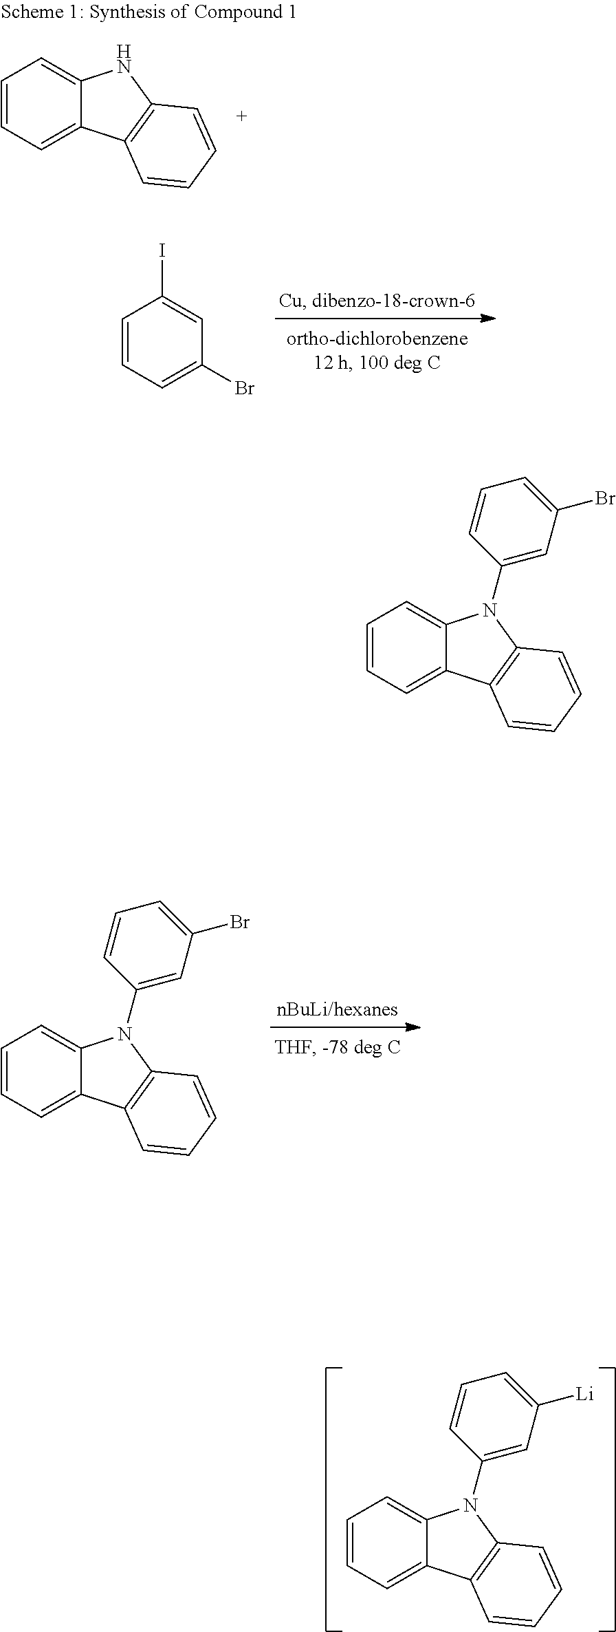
C12=CC=CC=C1C1=C(C=CC=C1)N2C1=CC([Li])=CC=C1.C12=CC=CC=C1C1=C(N2)C=CC=C1.IC1=CC(Br)=CC=C1.C12=CC=CC=C1C1=C(C=CC=C1)N2C1=CC(Br)=CC=C1.C12=CC=CC=C1C1=C(C=CC=C1)N2C1=CC(Br)=CC=C1
